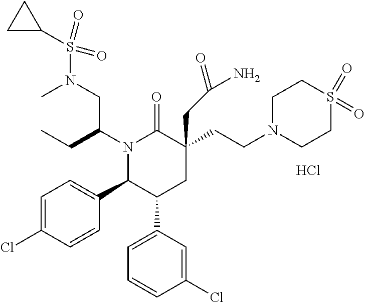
N1(C(CC)CN(C)S(=O)(=O)C2CC2)C(C2=CC=C(Cl)C=C2)C(C2=CC=CC(Cl)=C2)CC(CCN2CCS(=O)(=O)CC2)(CC(N)=O)C1=O.Cl
